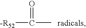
[-R52]C(C)=O.[radicals]
